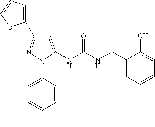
C1=C(N2C(NC(NCC3=CC=CC=C3O)=O)=CC(C3=CC=CO3)=N2)C=CC(C)=C1
